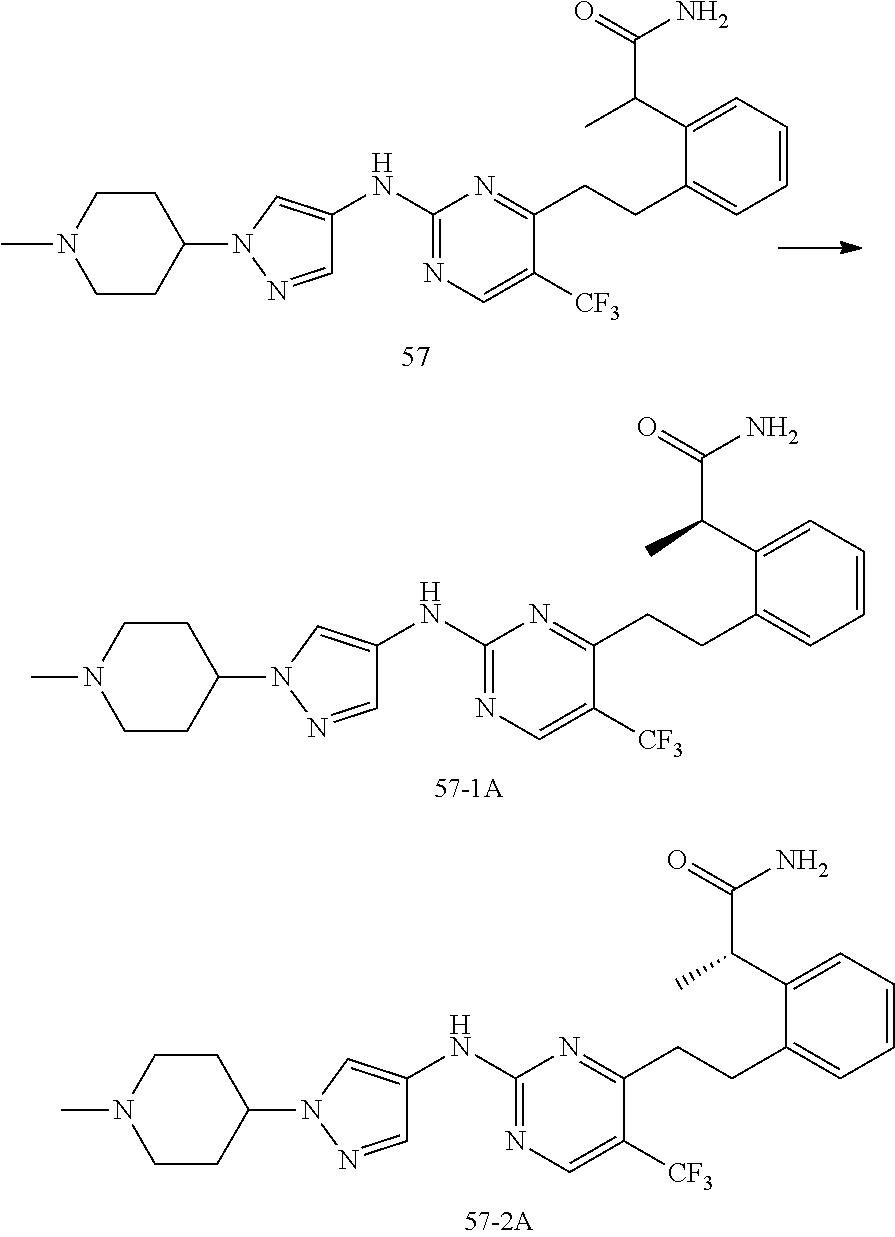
C1(NC2=CN(C3CCN(C)CC3)N=C2)=NC=C([CF3])C(CCC2=CC=CC=C2C(C(N)=O)C)=N1.C1(NC2=CN(C3CCN(C)CC3)N=C2)=NC=C([CF3])C(CCC2=CC=CC=C2C(C(N)=O)C)=N1.C1(NC2=CN(C3CCN(C)CC3)N=C2)=NC=C([CF3])C(CCC2=CC=CC=C2C(C(N)=O)C)=N1
